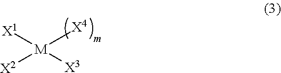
[X1][M]([X4])([X3])[X2]
